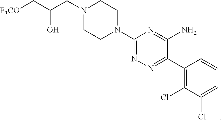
C1(C2=NN=C(N3CCN(CC(C[F3CO])O)CC3)N=C2N)=C(Cl)C(Cl)=CC=C1
